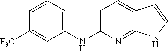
C1=C(NC2=CC=CC([F3C])=C2)N=C2C(=C1)C=CN2
